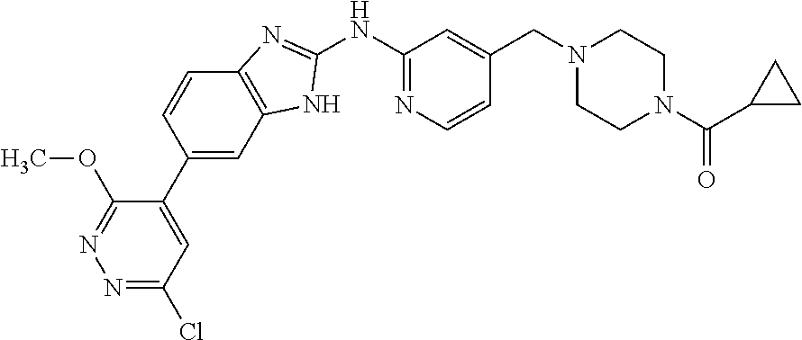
N1=C(Cl)C=C(C2=CC3=C(C=C2)N=C(NC2=NC=CC(CN4CCN(C(=O)C5CC5)CC4)=C2)N3)C(OC)=N1
